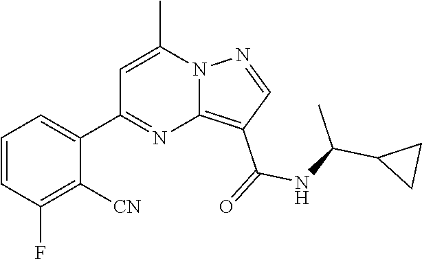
C12=C(C(=O)NC(C3CC3)C)C=NN1C(C)=CC(C1=CC=CC(F)=C1[CN])=N2
